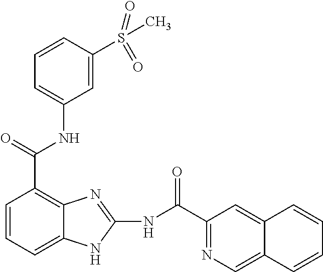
C1=CC=C2C(=C1C(NC1=CC=CC(S(C)(=O)=O)=C1)=O)N=C(NC(=O)C1=NC=C3C(=C1)C=CC=C3)N2
